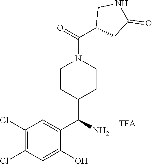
C(=O)(C1CNC(=O)C1)N1CCC(C(C2=CC(Cl)=C(Cl)C=C2O)N)CC1
